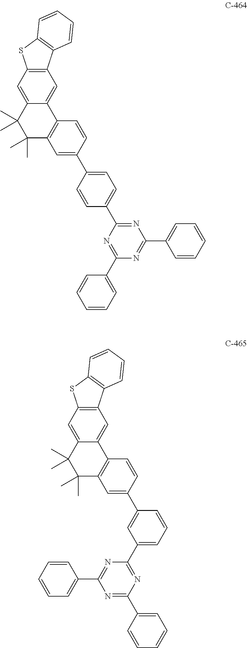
C12=C(C=C3C(=C1)C(C)(C)C(C)(C)C1=C3C=CC(C3=CC=C(C4=NC(C5=CC=CC=C5)=NC(C5=CC=CC=C5)=N4)C=C3)=C1)C1=C(S2)C=CC=C1.C12=C(C=C3C(=C1)C(C)(C)C(C)(C)C1=C3C=CC(C3=CC(C4=NC(C5=CC=CC=C5)=NC(C5=CC=CC=C5)=N4)=CC=C3)=C1)C1=C(S2)C=CC=C1
